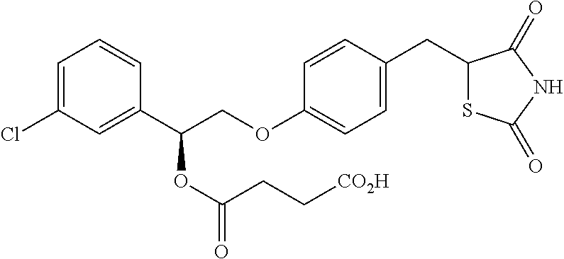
C1=C(Cl)C=C(C(COC2=CC=C(CC3SC(=O)NC3=O)C=C2)OC(=O)CC[CO2H])C=C1
